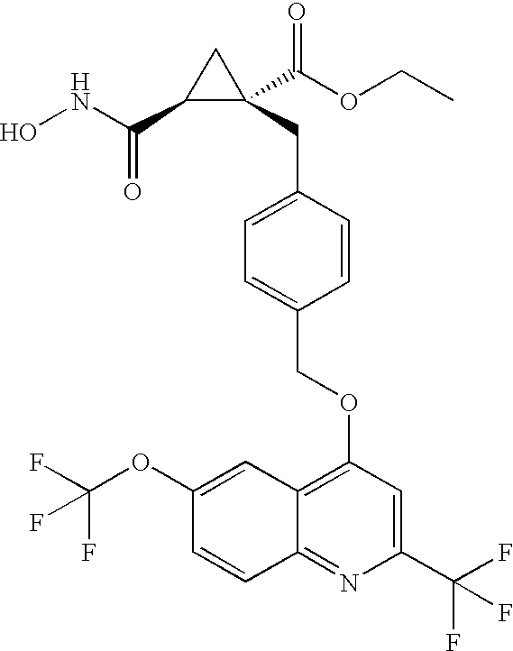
C1(C(NO)=O)C(CC2=CC=C(COC3=C4C(=NC(C(F)(F)F)=C3)C=CC(OC(F)(F)F)=C4)C=C2)(C(OCC)=O)C1
